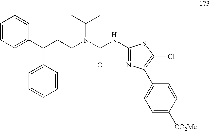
C1=CC=C(C(C2=CC=CC=C2)CCN(C(NC2=NC(C3=CC=C([CO2Me])C=C3)=C(Cl)S2)=O)C(C)C)C=C1
